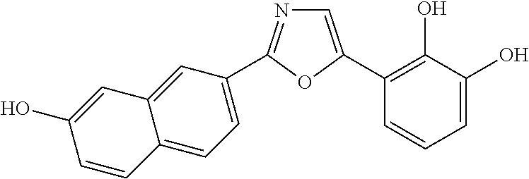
C12=CC=C(C3=NC=C(C4=C(O)C(O)=CC=C4)O3)C=C1C=C(O)C=C2
